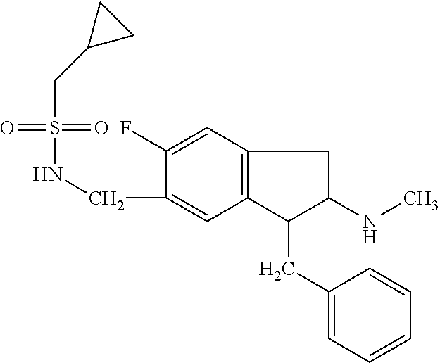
C1(F)=CC2=C(C=C1CNS(=O)(=O)CC1CC1)C(CC1=CC=CC=C1)C(NC)C2
